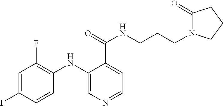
C1=C(I)C=CC(NC2=CN=CC=C2C(NCCCN2C(=O)CCC2)=O)=C1F
